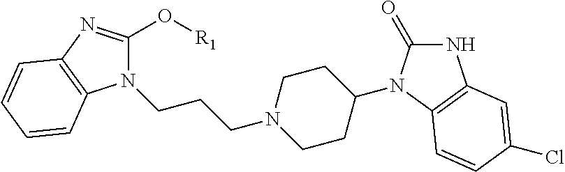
N1(CCCN2CCC(N3C(=O)NC4=C3C=CC(Cl)=C4)CC2)C(O[R1])=NC2=C1C=CC=C2
